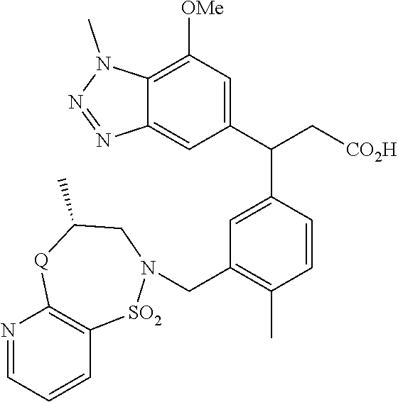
N1=CC=CC2=C1[Q]C(C)CN(CC1=C(C)C=CC(C(C[CO2H])C3=CC([OMe])=C4C(=C3)N=NN4C)=C1)[SO2]2
